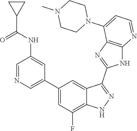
C1=NC=C(C2=CC(F)=C3C(=C2)C(C2=NC4=C(N2)N=CC=C4N2CCN(C)CC2)=NN3)C=C1NC(C1CC1)=O
